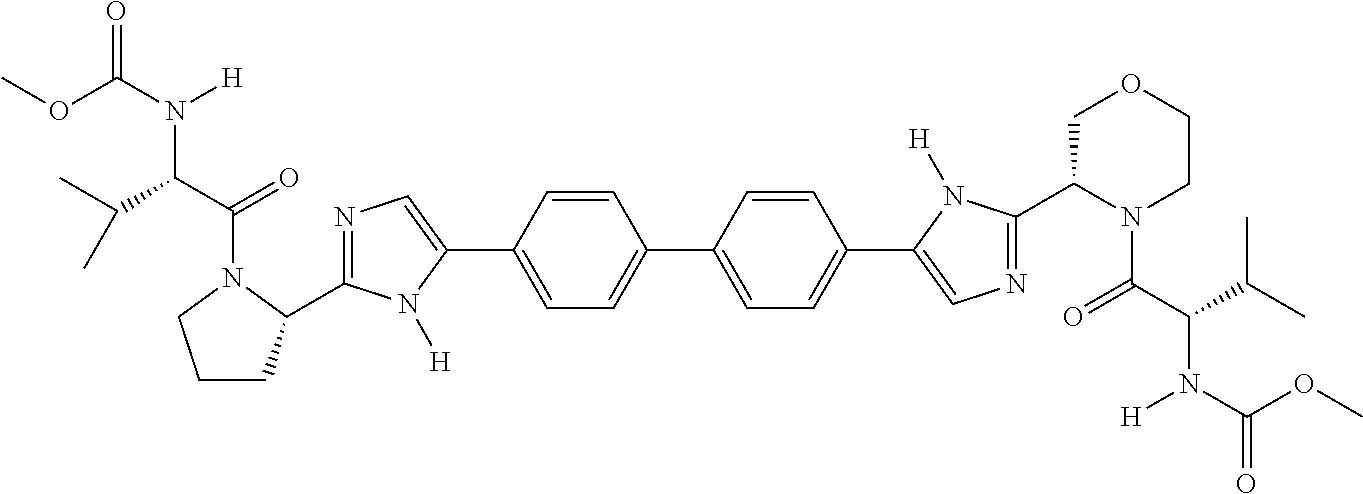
N1=C(C2CCCN2C(C(C(C)C)N(C(OC)=O)[H])=O)N([H])C(C2=CC=C(C3=CC=C(C4=CN=C(C5N(C(C(C(C)C)N(C(=O)OC)[H])=O)CCOC5)N4[H])C=C3)C=C2)=C1
